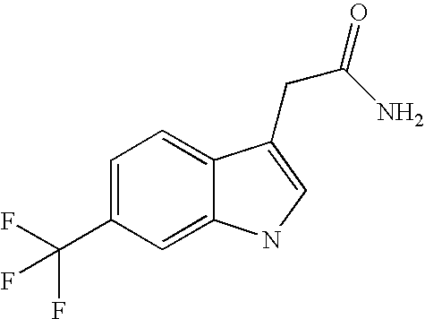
C1=C(C(F)(F)F)C=C2C(=C1)C(CC(N)=O)=CN2
